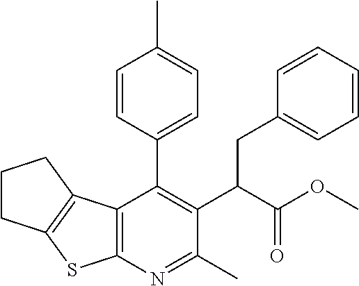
C12=C(N=C(C)C(C(C(OC)=O)CC3=CC=CC=C3)=C1C1=CC=C(C)C=C1)SC1=C2CCC1
